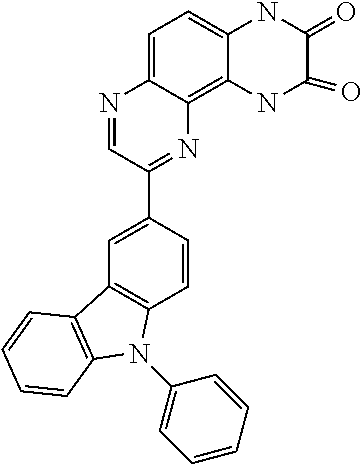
C1=C2C(=C3C(=C1)NC(=O)C(=O)N3)N=C(C1=CC3=C(C=C1)N(C1=CC=CC=C1)C1=C3C=CC=C1)C=N2
